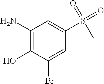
NC1=C(O)C(Br)=CC(S(=O)(=O)C)=C1
